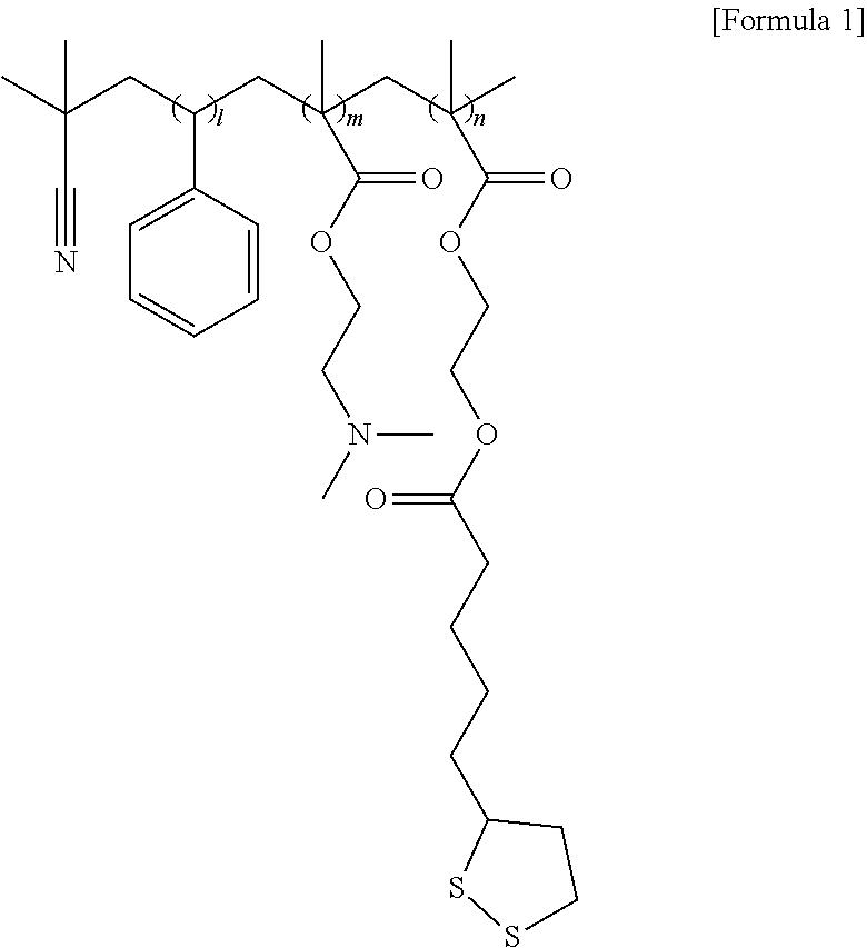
CC(CC(CC(CC(C)(C)C(OCCOC(CCCCC1SSCC1)=O)=O)(C)C(OCCN(C)C)=O)C1=CC=CC=C1)(C#N)C
